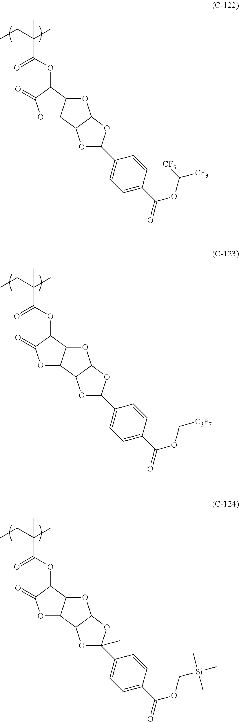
C(C(OC1C(=O)OC2C1OC1C2OC(C2=CC=C(C(=O)OC([CF3])[CF3])C=C2)O1)=O)(CC)(C)C.C(C(OC1C(=O)OC2C1OC1C2OC(C2=CC=C(C(=O)OC[C3F7])C=C2)O1)=O)(CC)(C)C.C(C(OC1C(=O)OC2C1OC1C2OC(C2=CC=C(C(=O)OC[Si](C)(C)C)C=C2)(C)O1)=O)(CC)(C)C
